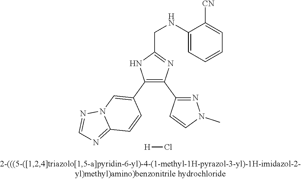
C1(NCC2=NC(C3=NN(C)C=C3)=C(C3=CN4C(=NC=N4)C=C3)N2)=CC=CC=C1[CN].[H]Cl
